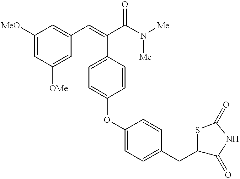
C1([MeO])=CC([OMe])=CC(C=C(C2=CC=C(OC3=CC=C(CC4C(=O)NC(=O)S4)C=C3)C=C2)C(N([Me])[Me])=O)=C1
